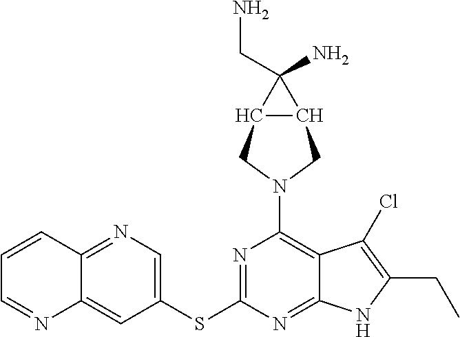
C1(SC2=NC(N3CC4C(C3)C4(CN)N)=C3C(=N2)NC(CC)=C3Cl)=CN=C2C(=C1)N=CC=C2
